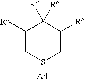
C1([R])=CSC=C([R])C1([R])[R]
